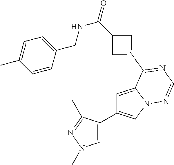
C1=C2N(C=C1C1=CN(C)N=C1C)N=CN=C2N1CC(C(=O)NCC2=CC=C(C)C=C2)C1
